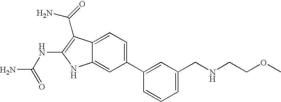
C1(C2=CC(CNCCOC)=CC=C2)=CC=C2C(=C1)NC(NC(N)=O)=C2C(=O)N
